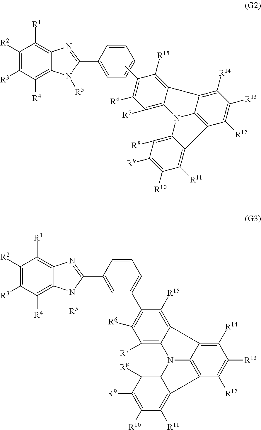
C1([R2])=C([R3])C([R4])=C2C(=C1[R1])N=C(C1=CC=CC=C1)N2[R5].CC1=C([R6])C([R7])=C2C(=C1[R15])C1=C([R14])C([R13])=C([R12])C3=C1N2C1=C([R8])C([R9])=C([R10])C([R11])=C31.C1([R2])=C([R3])C([R4])=C2C(=C1[R1])N=C(C1=CC(C3=C([R6])C([R7])=C4C(=C3[R15])C3=C([R14])C([R13])=C([R12])C5=C3N4C3=C([R8])C([R9])=C([R10])C([R11])=C35)=CC=C1)N2[R5]
